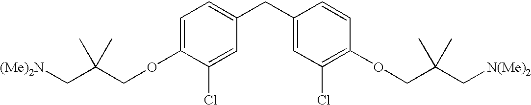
C1=C(OCC(C[(Me)2N])(C)C)C(Cl)=CC(CC2=CC(Cl)=C(OCC(C[N(Me)2])(C)C)C=C2)=C1
